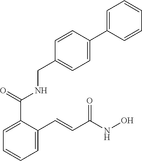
C1=C(C=CC(NO)=O)C(C(=O)NCC2=CC=C(C3=CC=CC=C3)C=C2)=CC=C1
